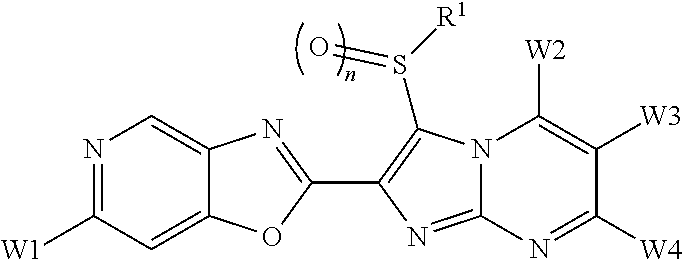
N1=C([W1])C=C2C(=C1)N=C(C1=C(S([R1])=O)N3C(=N1)N=C([W4])C([W3])=C3[W2])O2
